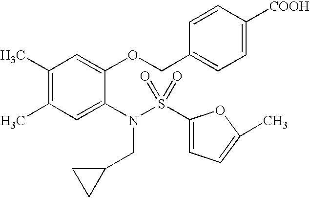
C1(C)=C(C)C=C(N(S(=O)(=O)C2=CC=C(C)O2)CC2CC2)C(OCC2=CC=C([COOH])C=C2)=C1
